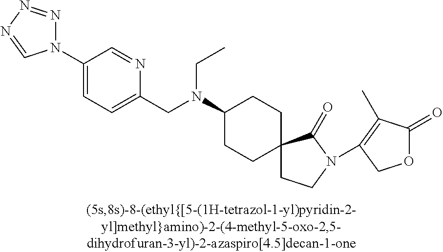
C1CN(C2=C(C)C(=O)OC2)C(=O)C12CCC(N(CC1=CC=C(N3N=NN=C3)C=N1)CC)CC2
